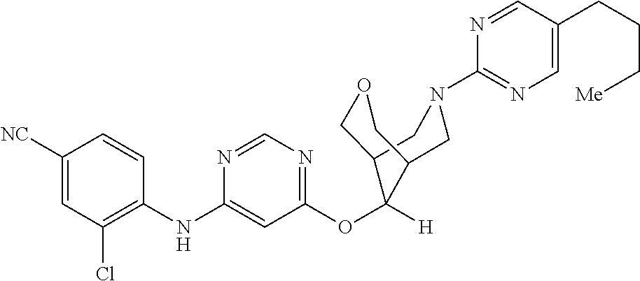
C1=CC(NC2=CC(OC3([H])C4COCC3CN(C3=NC=C(CCC[Me])C=N3)C4)=NC=N2)=C(Cl)C=C1[NC]
